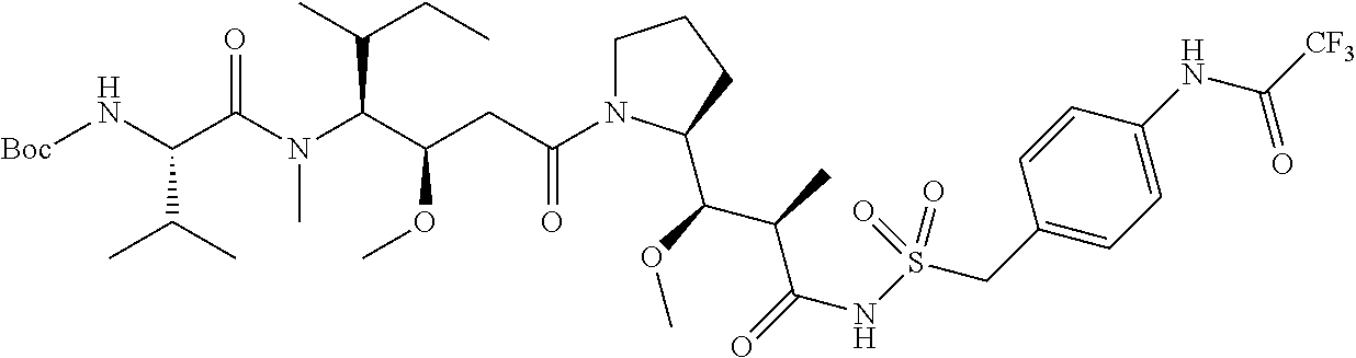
C1N(C(CC(C(N(C(C(N[Boc])C(C)C)=O)C)C(C)CC)OC)=O)C(C(C(C(NS(CC2=CC=C(NC([CF3])=O)C=C2)(=O)=O)=O)C)OC)CC1
